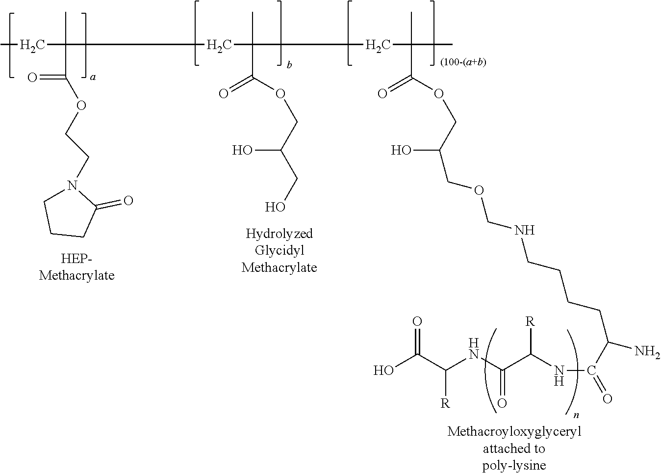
CCC(C)(C(=O)OCCN1CCCC1=O)CC(C)(C(OCC(O)CO)=O)CC(C)(C)C(OCC(O)COCNCCCCC(N)C(=O)NC(C(NC(C(O)=O)[R])=O)[R])=O
